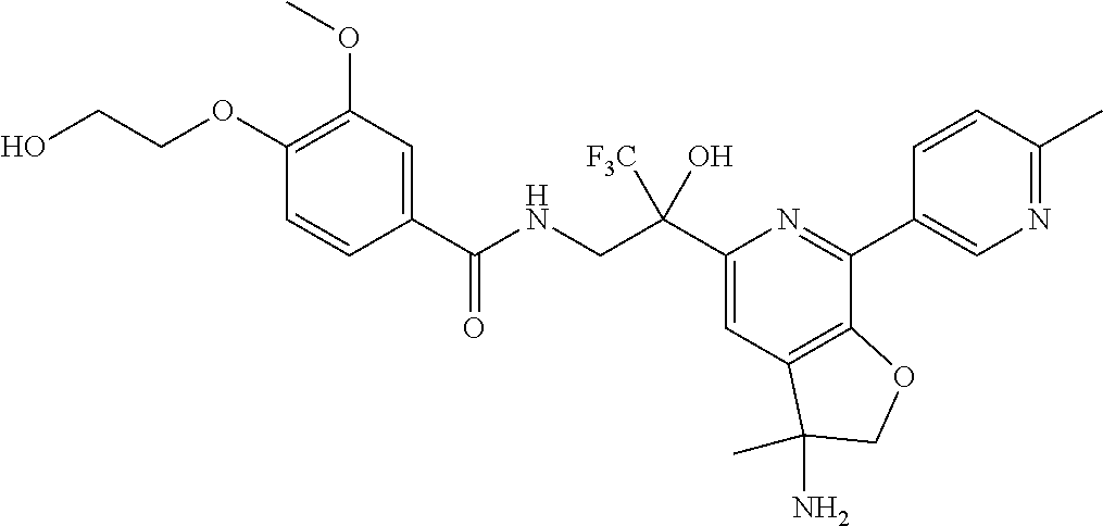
C1(C(CNC(=O)C2=CC(OC)=C(OCCO)C=C2)([F3C])O)=CC2=C(C(C3=CN=C(C)C=C3)=N1)OCC2(N)C
